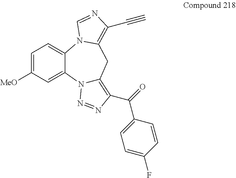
N12C(=C(C(=O)C3=CC=C(F)C=C3)N=N1)CC1=C(C#C)N=CN1C1=CC=C([MeO])C=C21
